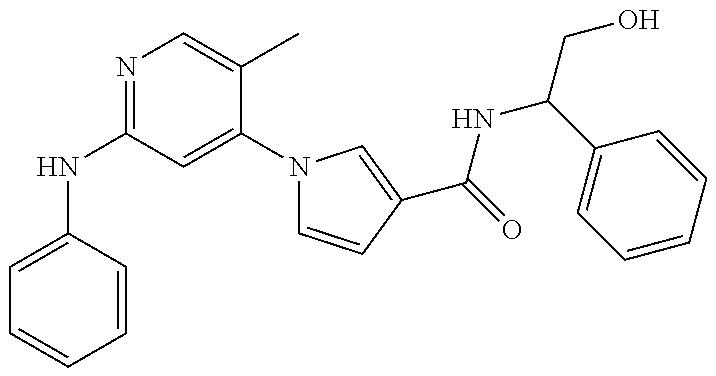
C1=C(NC2=NC=C(C)C(N3C=CC(C(=O)NC(CO)C4=CC=CC=C4)=C3)=C2)C=CC=C1
